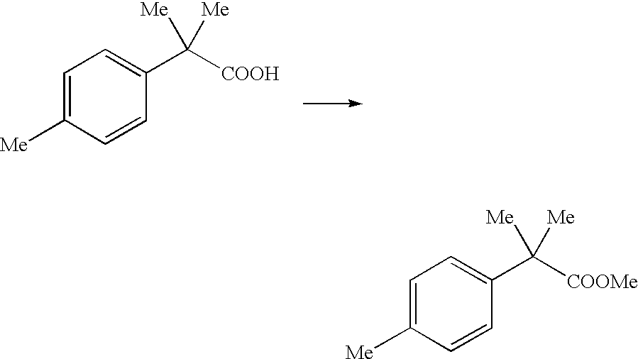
C1=C([Me])C=CC(C([COOMe])([Me])[Me])=C1.C1=C([Me])C=CC(C([COOH])([Me])[Me])=C1
